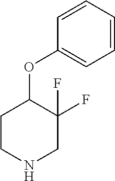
C1CNCC(F)(F)C1OC1=CC=CC=C1
